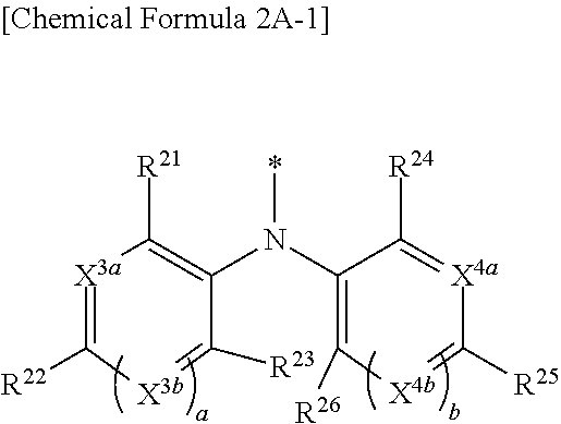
[X3a]1=C([R22])[X3b]=C([R23])C(N(*)C2=C([R26])[X4b]=C([R25])[X4a]=C2[R24])=C1[R21]
